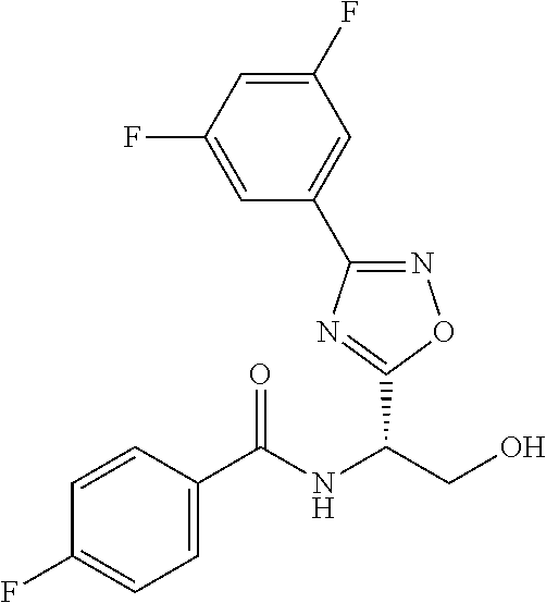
C(NC(CO)C1=NC(C2=CC(F)=CC(F)=C2)=NO1)(=O)C1=CC=C(F)C=C1
